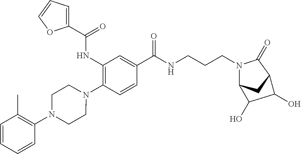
C1(NC(=O)C2=CC=CO2)=C(N2CCN(C3=C(C)C=CC=C3)CC2)C=CC(C(NCCCN2C3CC(C2=O)C(O)C3O)=O)=C1
